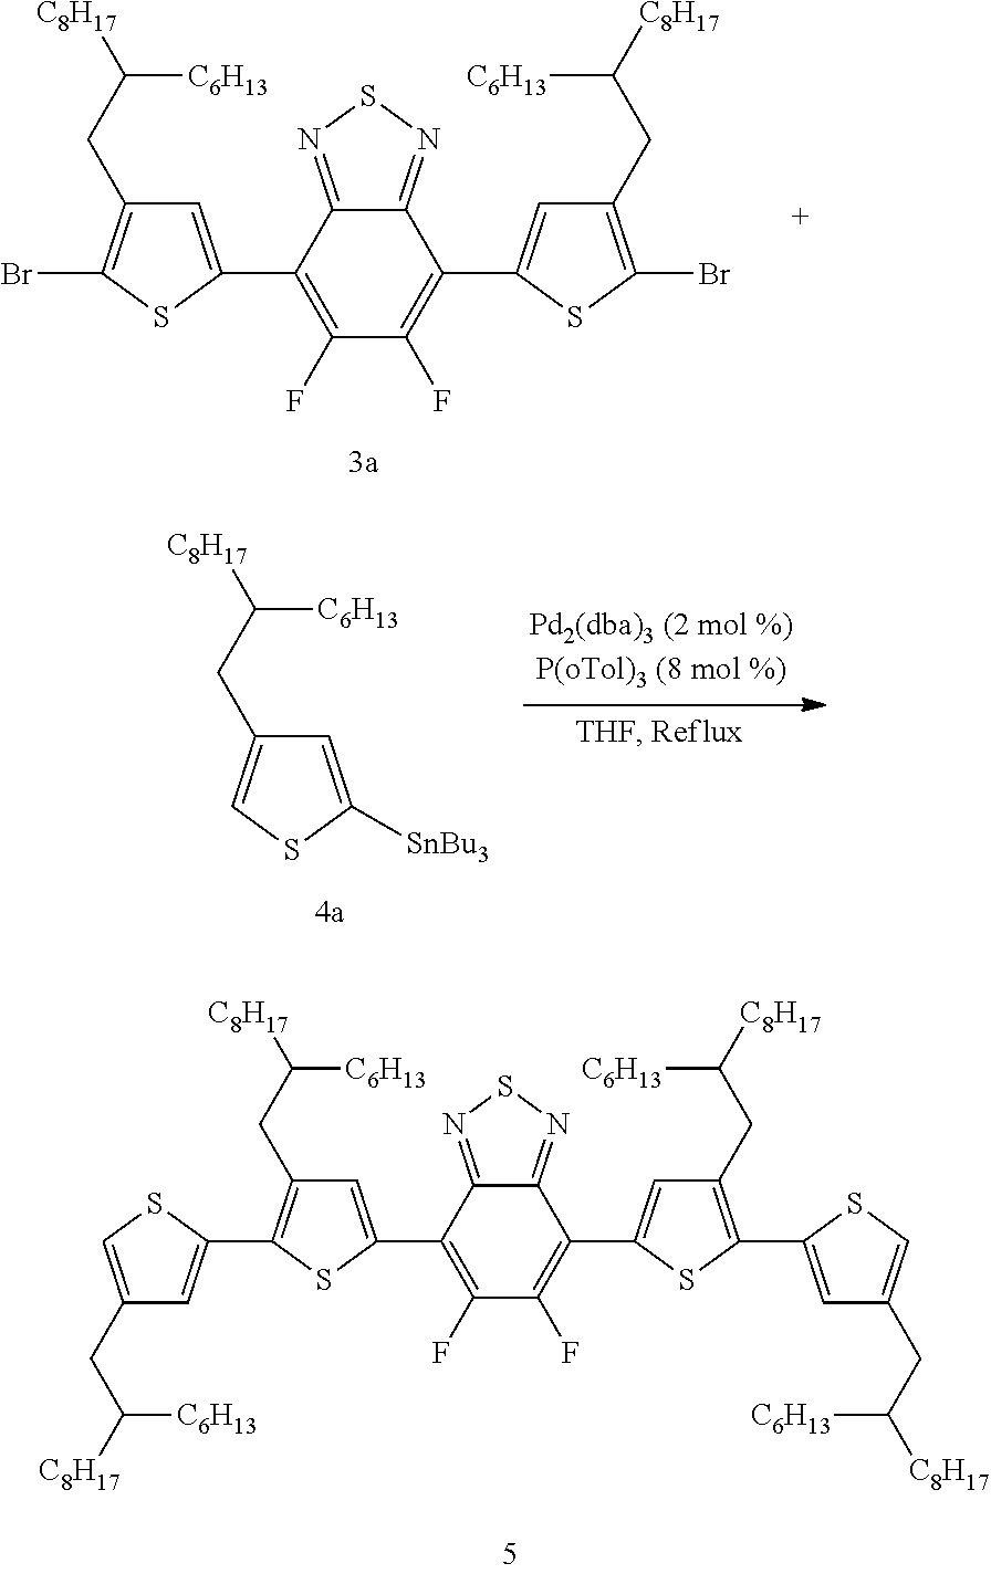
C1(CC([C8H17])[C6H13])=C(Br)SC(C2=C(F)C(F)=C(C3=CC(CC([C8H17])[C6H13])=C(Br)S3)C3=NSN=C23)=C1.C1(CC([C8H17])[C6H13])=C(C2=CC(CC([C8H17])[C6H13])=CS2)SC(C2=C(F)C(F)=C(C3=CC(CC([C8H17])[C6H13])=C(C4=CC(CC([C8H17])[C6H13])=CS4)S3)C3=NSN=C23)=C1.C1(CC([C8H17])[C6H13])=CSC([SnBu3])=C1
